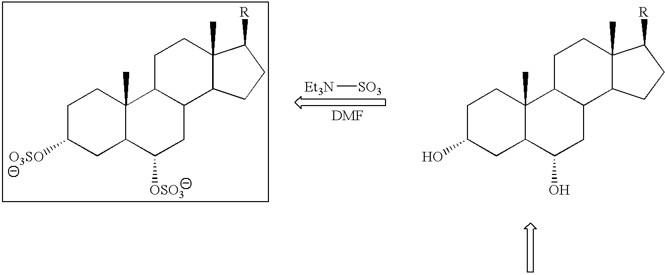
C1C([O3SO])CC2C(C)(C1)C1C(CC2[OSO3])C2C(C)(CC1)C([R])CC2.[SO3][Et3N].[DMF].C1C(O)CC2C(C)(C1)C1C(CC2O)C2C(C)(CC1)C([R])CC2
